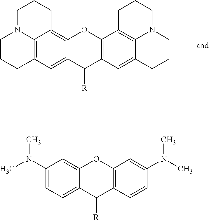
C1N2C3=C(CCC2)C=C2C(=C3CC1)OC1=C(C2[R])C=C2C3=C1CCCN3CCC2.C1(N(C)C)=CC=C2C(=C1)OC1=C(C2[R])C=CC(N(C)C)=C1
